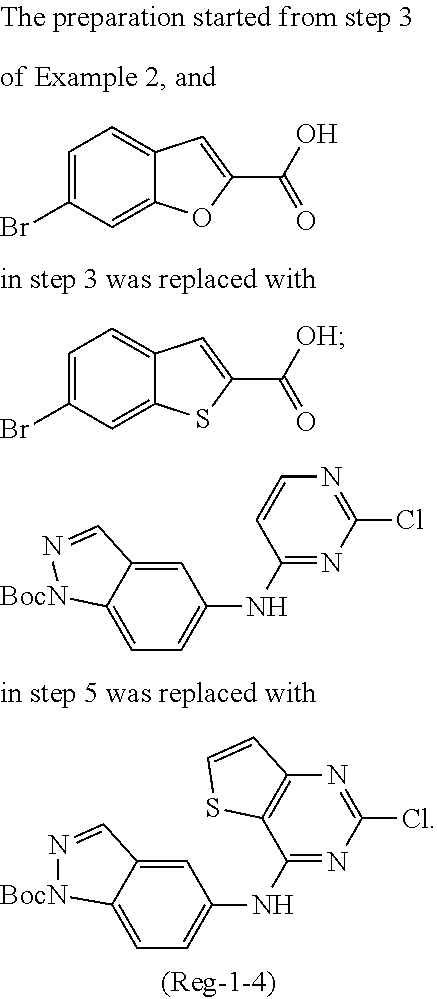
C12=CC(Br)=CC=C1C=C(C([OH])=O)S2.C12=CC=C(NC3=NC(Cl)=NC4=C3SC=C4)C=C1C=N[BocN]2.C12=CC=C(NC3=NC(Cl)=NC=C3)C=C1C=N[BocN]2.C1=C(Br)C=C2C(=C1)C=C(C(O)=O)O2
